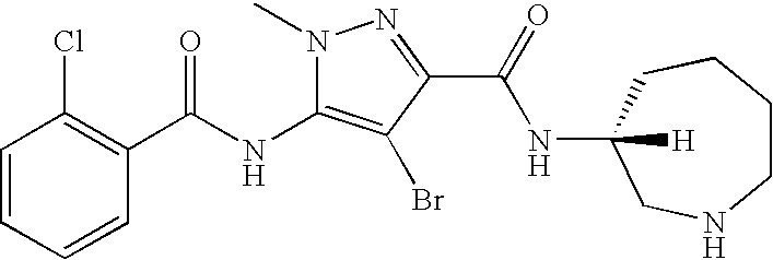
C1=CC=CC(C(=O)NC2=C(Br)C(C(=O)NC3([H])CNCCCC3)=NN2C)=C1Cl
